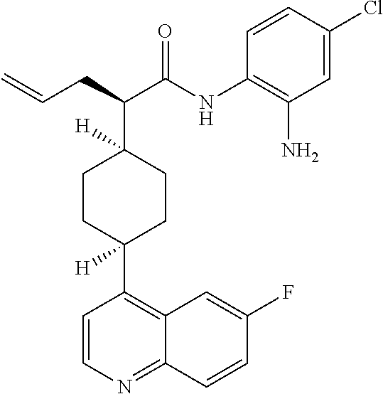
C1CC(C2=C3C(=NC=C2)C=CC(F)=C3)([H])CCC1(C(CC=C)C(NC1=C(N)C=C(Cl)C=C1)=O)[H]
